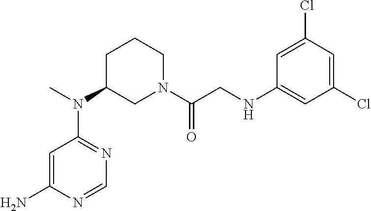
N(C1CN(C(CNC2=CC(Cl)=CC(Cl)=C2)=O)CCC1)(C1=NC=NC(N)=C1)C
